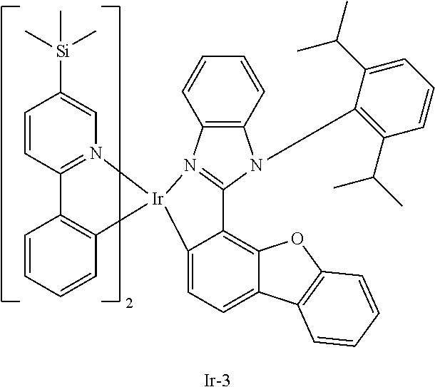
C1=CC2=N(C=C1[Si](C)(C)C)[Ir]1(C3=C2C=CC=C3)C2=CC=C3C(=C2C2=N1C1=C(N2C2=C(C(C)C)C=CC=C2C(C)C)C=CC=C1)OC1=C3C=CC=C1.[Ir]
